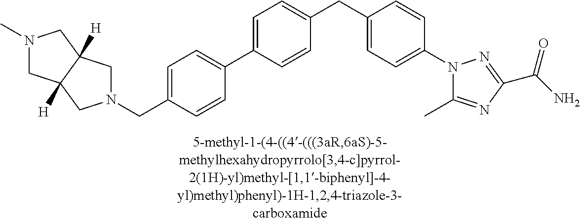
C1=C(C2=CC=C(CN3CC4([H])C([H])(C3)CN(C)C4)C=C2)C=CC(CC2=CC=C(N3C(C)=NC(C(N)=O)=N3)C=C2)=C1
